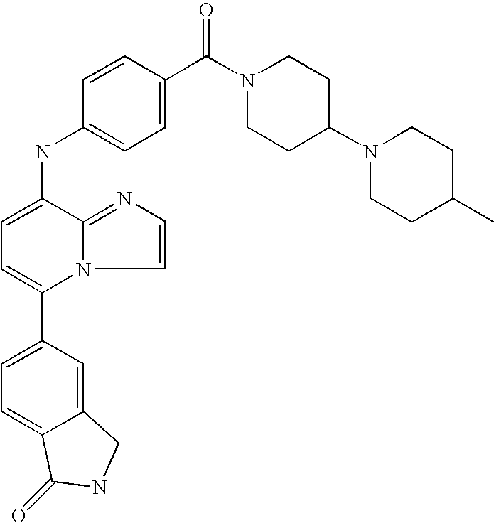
C1(C2=CC=C3C(=C2)CNC3=O)=CC=C(NC2=CC=C(C(N3CCC(N4CCC(C)CC4)CC3)=O)C=C2)C2=NC=CN12
